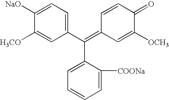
C(C1=CC=CC=C1[COONa])(C1=CC=C([NaO])C([H3CO])=C1)=C1C=C([OCH3])C(=O)C=C1
